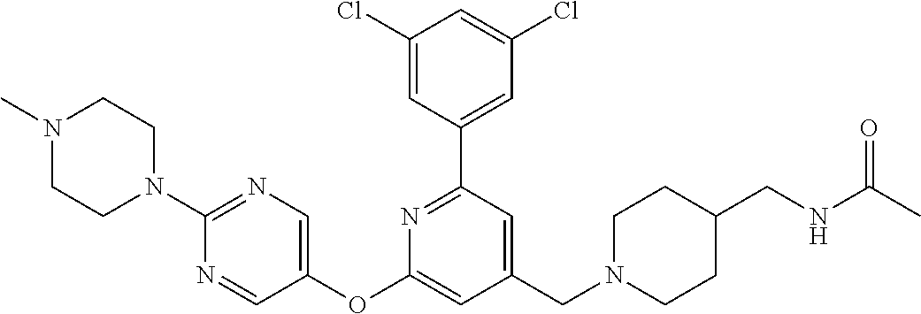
C1(Cl)=CC(C2=NC(OC3=CN=C(N4CCN(C)CC4)N=C3)=CC(CN3CCC(CNC(C)=O)CC3)=C2)=CC(Cl)=C1
